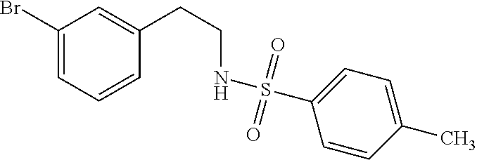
C1(Br)=CC=CC(CCNS(C2=CC=C(C)C=C2)(=O)=O)=C1
